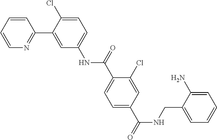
C1=CN=C(C2=CC(NC(C3=CC=C(C(NCC4=CC=CC=C4N)=O)C=C3Cl)=O)=CC=C2Cl)C=C1
